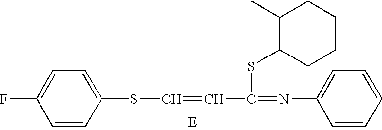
C1=CC(SC=CC(=NC2=CC=CC=C2)SC2C(C)CCCC2)=CC=C1F
